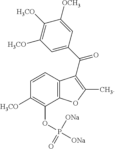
C12=C(C=CC([H3CO])=C1OP([ONa])([ONa])=O)C(C(=O)C1=CC([H3CO])=C([H3CO])C([OCH3])=C1)=C(C)O2
